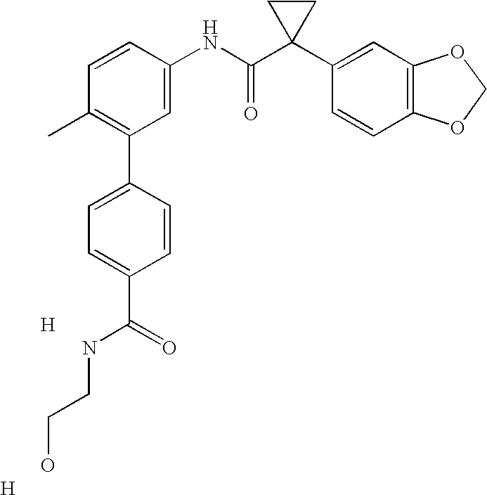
C1=CC(NC(C2(C3=CC4=C(C=C3)OCO4)CC2)=O)=CC(C2=CC=C(C(=O)NCCO)C=C2)=C1C.[H].[H]
